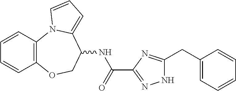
C1=CC2=C(C=C1)OCC(NC(C1=NNC(CC3=CC=CC=C3)=N1)=O)C1=CC=CN21
